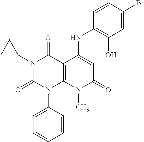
C1(NC2=CC(=O)N(C)C3=C2C(=O)N(C2CC2)C(=O)N3C2=CC=CC=C2)=C(O)C=C(Br)C=C1
